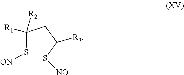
C(S[ON])(CC(S[NO])[R3])([R2])[R1]
